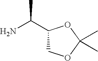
NC(C1COC(C)(C)O1)C
